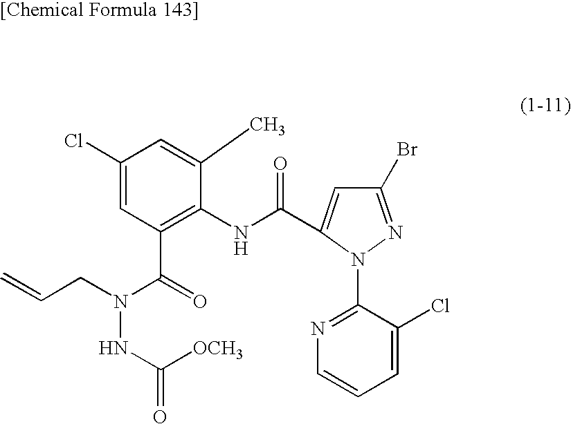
C1(Br)=NN(C2=NC=CC=C2Cl)C(C(NC2=C(C(N(NC(=O)[OCH3])CC=C)=O)C=C(Cl)C=C2C)=O)=C1
